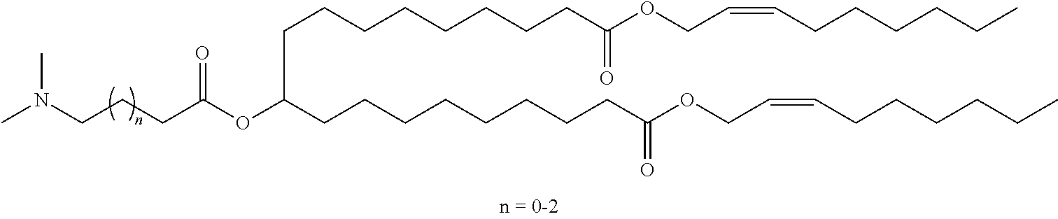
N(CCCC(OC(CCCCCCCCC(OCC=CCCCCCC)=O)CCCCCCCCC(OCC=CCCCCCC)=O)=O)(C)C
